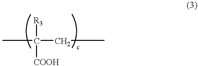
CC(CC)([R3])[COOH]
